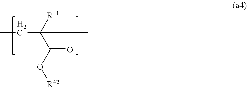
CCC(C(O[R42])=O)([R41])C
